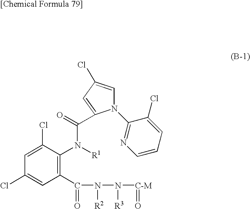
N1(C2=NC=CC=C2Cl)C=C(Cl)C=C1C(=O)N([R1])C1=C(C(=O)N([R2])N([R3])[C-M]=O)C=C(Cl)C=C1Cl
